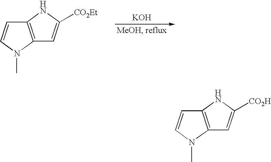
[KOH].C12=C(N(C)C=C1)C=C([CO2Et])N2.C12=C(N(C)C=C1)C=C([CO2H])N2
